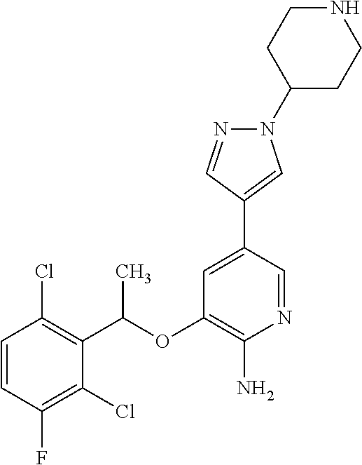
N1CCC(N2N=CC(C3=CC(OC(C4=C(Cl)C=CC(F)=C4Cl)C)=C(N)N=C3)=C2)CC1
